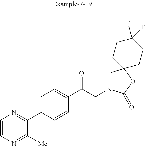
C1=CN=C([Me])C(C2=CC=C(C(CN3CC4(OC3=O)CCC(F)(F)CC4)=O)C=C2)=N1
